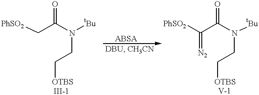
N(CC[OTBS])([tBu])C(C[PhSO2])=O.N(CC[OTBS])([tBu])C(C([PhSO2])=[N2])=O
